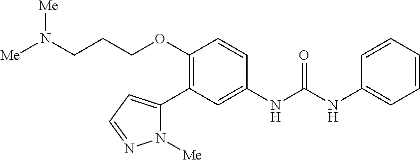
C1(OCCCN([Me])[Me])=C(C2=CC=NN2[Me])C=C(NC(NC2=CC=CC=C2)=O)C=C1
